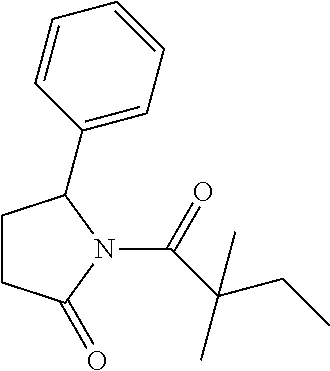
C1CC(=O)N(C(=O)C(C)(CC)C)C1C1=CC=CC=C1
